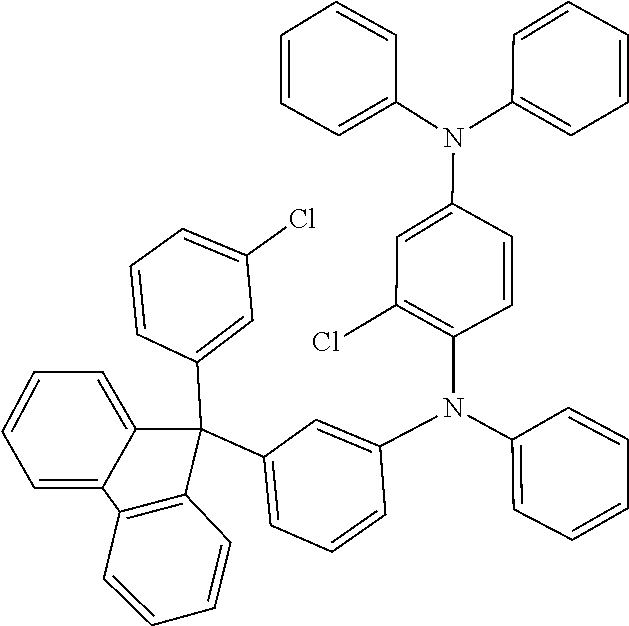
C1(Cl)=C(N(C2=CC(C3(C4=CC(Cl)=CC=C4)C4=C(C5=CC=CC=C35)C=CC=C4)=CC=C2)C2=CC=CC=C2)C=CC(N(C2=CC=CC=C2)C2=CC=CC=C2)=C1
